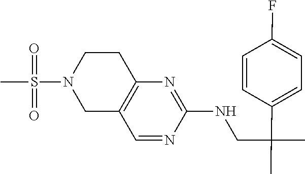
C12=C(CCN(S(C)(=O)=O)C1)N=C(NCC(C1=CC=C(F)C=C1)(C)C)N=C2
